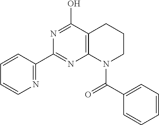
N1=C(C2=NC3=C(C(O)=N2)CCCN3C(C2=CC=CC=C2)=O)C=CC=C1
